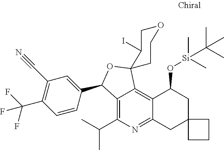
C12=C(C(C)C)N=C3C(=C1C1(OC2C2=CC(C#N)=C(C(F)(F)F)C=C2)CCOCC1I)C(O[Si](C)(C(C)(C)C)C)CC1(C3)CCC1
